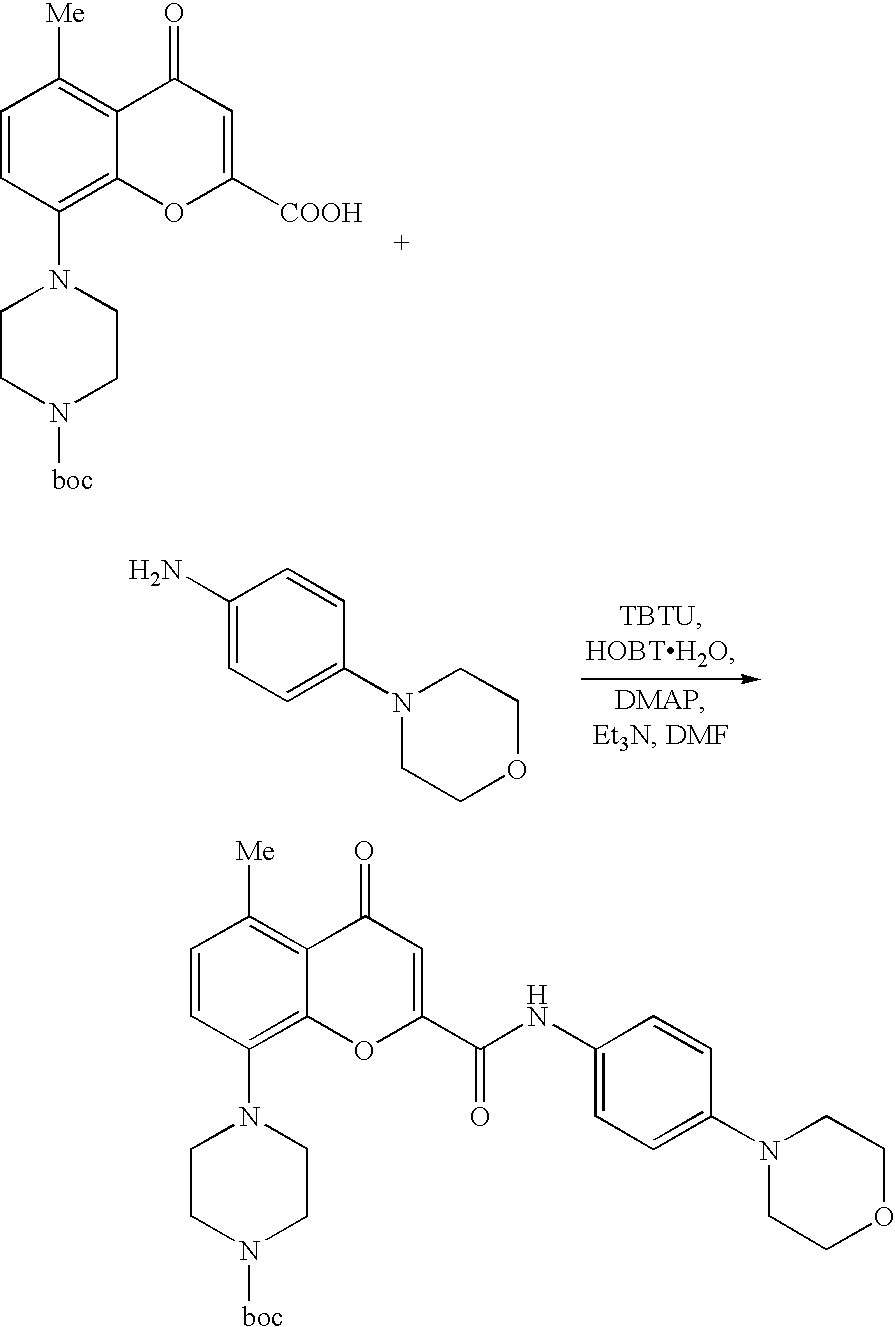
C1=CC(N2CCN([boc])CC2)=C2C(=C1[Me])C(=O)C=C([COOH])O2.C1(N)=CC=C(N2CCOCC2)C=C1.C1=CC(N2CCN([boc])CC2)=C2C(=C1[Me])C(=O)C=C(C(NC1=CC=C(N3CCOCC3)C=C1)=O)O2
